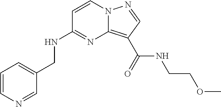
C1=CN=CC(CNC2=NC3=C(C(NCCOC)=O)C=NN3C=C2)=C1
